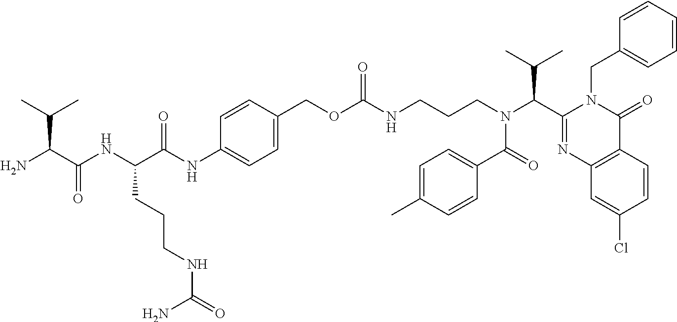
NC(C(NC(C(NC1=CC=C(COC(NCCCN(C(=O)C2=CC=C(C)C=C2)C(C(C)C)C2=NC3=C(C(=O)N2CC2=CC=CC=C2)C=CC(Cl)=C3)=O)C=C1)=O)CCCNC(=O)N)=O)C(C)C
